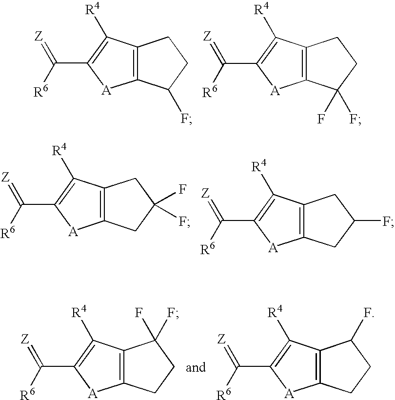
C12=C(C([R4])=C(C([R6])=[Z])[A]1)CCC2F.C12=C(C([R4])=C(C([R6])=[Z])[A]1)CCC2(F)F.C12=C(C([R4])=C(C([R6])=[Z])[A]1)CC(F)(F)C2.C12=C(C([R4])=C(C([R6])=[Z])[A]1)CC(F)C2.C12=C(C([R4])=C(C([R6])=[Z])[A]1)C(F)(F)CC2.C12=C(C([R4])=C(C([R6])=[Z])[A]1)C(F)CC2
